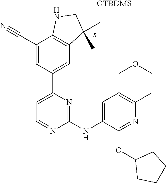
C1(C2=CC3=C(C(C#N)=C2)NCC3(C)C[OTBDMS])=CC=NC(NC2=CC3=C(CCOC3)N=C2OC2CCCC2)=N1.[R]
